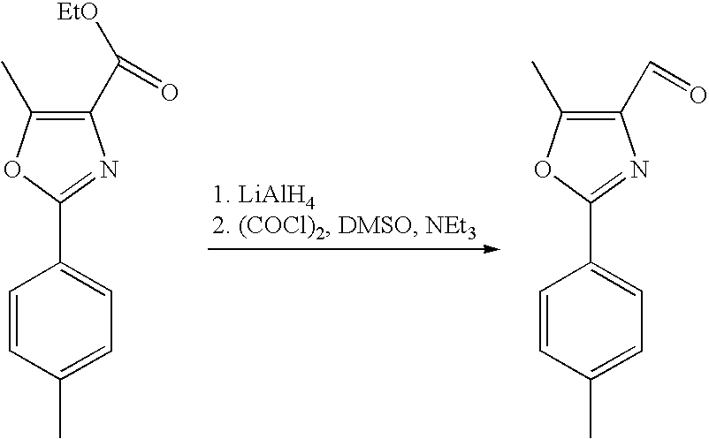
C1(C([EtO])=O)=C(C)OC(C2=CC=C(C)C=C2)=N1.C1(C=O)=C(C)OC(C2=CC=C(C)C=C2)=N1
